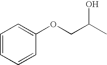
C1=CC=CC(OCC(C)O)=C1
